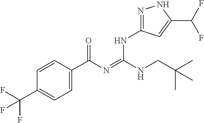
C1=CC(C(N=C(NCC(C)(C)C)NC2=NNC(C(F)F)=C2)=O)=CC=C1C(F)(F)F
